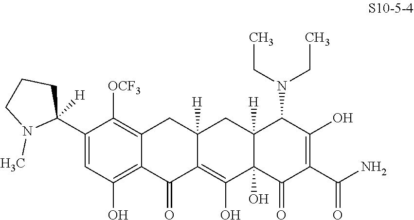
C1=C(C2([H])CCCN2C)C([OCF3])=C2C(=C1O)C(=O)C1=C(O)C3(O)C([H])(CC1([H])C2)C(N(CC)CC)C(O)=C(C(N)=O)C3=O
